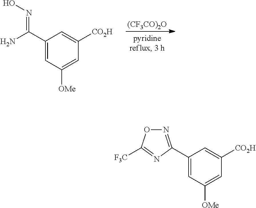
[(CF3CO)2O].C1(C(N)=NO)=CC([OMe])=CC([CO2H])=C1.C1(C2=NOC([F3C])=N2)=CC([OMe])=CC([CO2H])=C1
